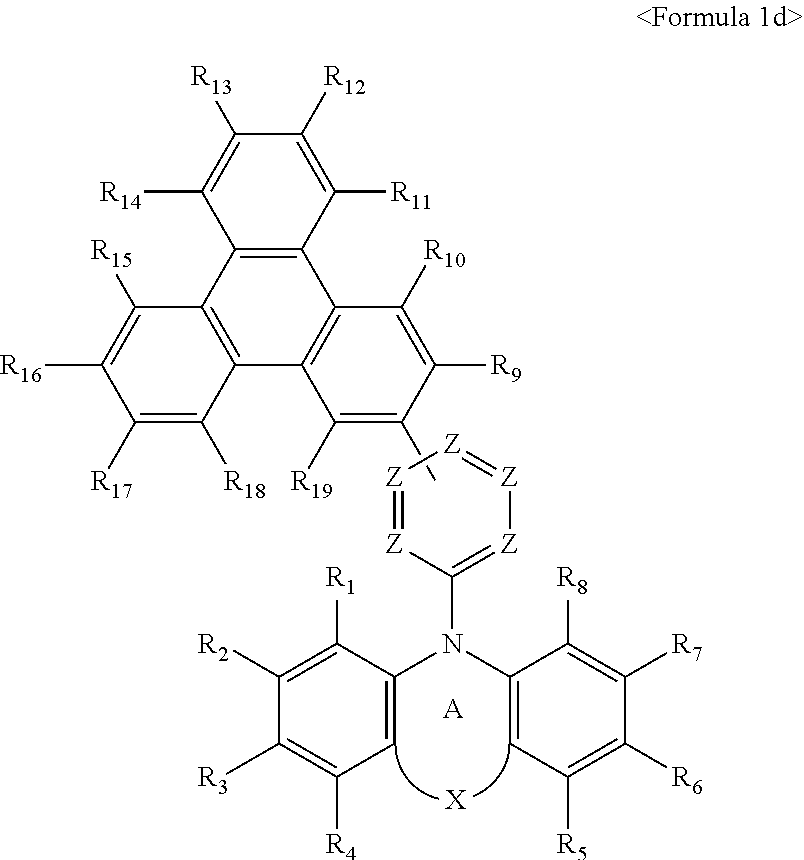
C1([R19])=C(C)C([R9])=C([R10])C2=C1C1=C(C3=C2C([R11])=C([R12])C([R13])=C3[R14])C([R15])=C([R16])C([R17])=C1[R18].[Z]1=[Z]C(N(C2=CC([R5])=C([R6])C([R7])=C2[R8])C2=CC([R4])=C([R3])C([R2])=C2[R1])=[Z][Z]=[Z]1.[A].[X]
